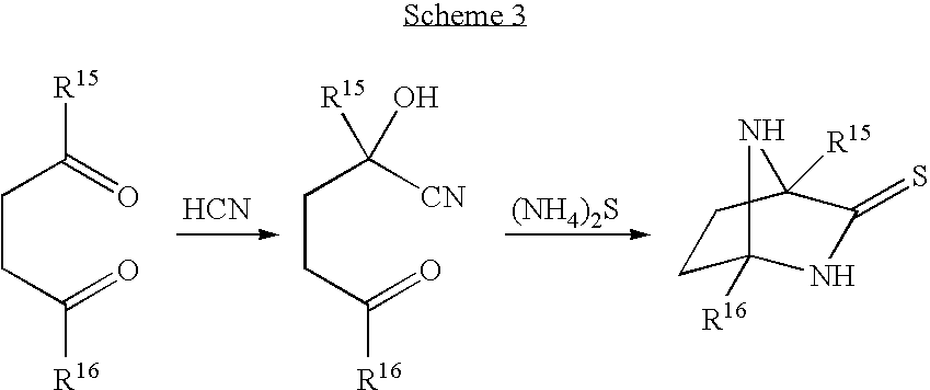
C(CC(=O)[R16])C(=O)[R15].[HCN].C(CC(=O)[R16])C([CN])([R15])O.[(NH4)2S].C1C2([R16])NC(=S)C([R15])(C1)N2
